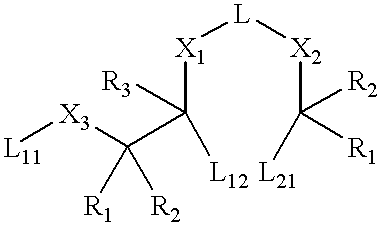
[L11][X3]C(C([X1][L][X2]C([L21])([R2])[R1])([R3])[L12])([R1])[R2]
